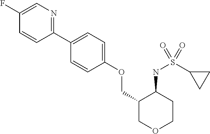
C1(C2=CC=C(OCC3COCCC3NS(C3CC3)(=O)=O)C=C2)=NC=C(F)C=C1
